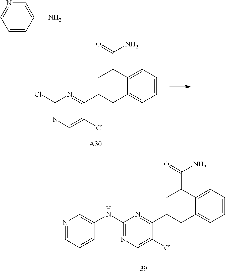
C1(NC2=CN=CC=C2)=NC=C(Cl)C(CCC2=CC=CC=C2C(C(=O)N)C)=N1.C1=CC(N)=CN=C1.C1(Cl)=NC=C(Cl)C(CCC2=CC=CC=C2C(C(=O)N)C)=N1.[A30]
